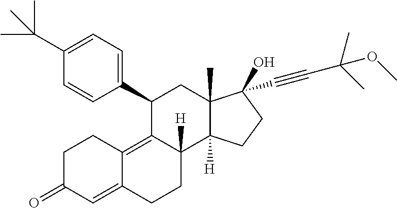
CC(C)(C1=CC=C(C2C3=C4C(=CC(=O)CC4)CCC3([H])C3([H])C(C)(C2)C(O)(C#CC(C)(C)OC)CC3)C=C1)C
